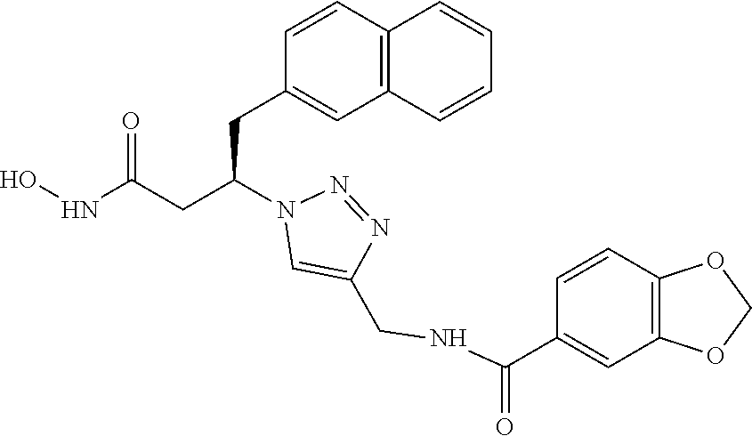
ONC(CC(N1C=C(CNC(C2=CC3=C(C=C2)OCO3)=O)N=N1)CC1=CC2=C(C=C1)C=CC=C2)=O
